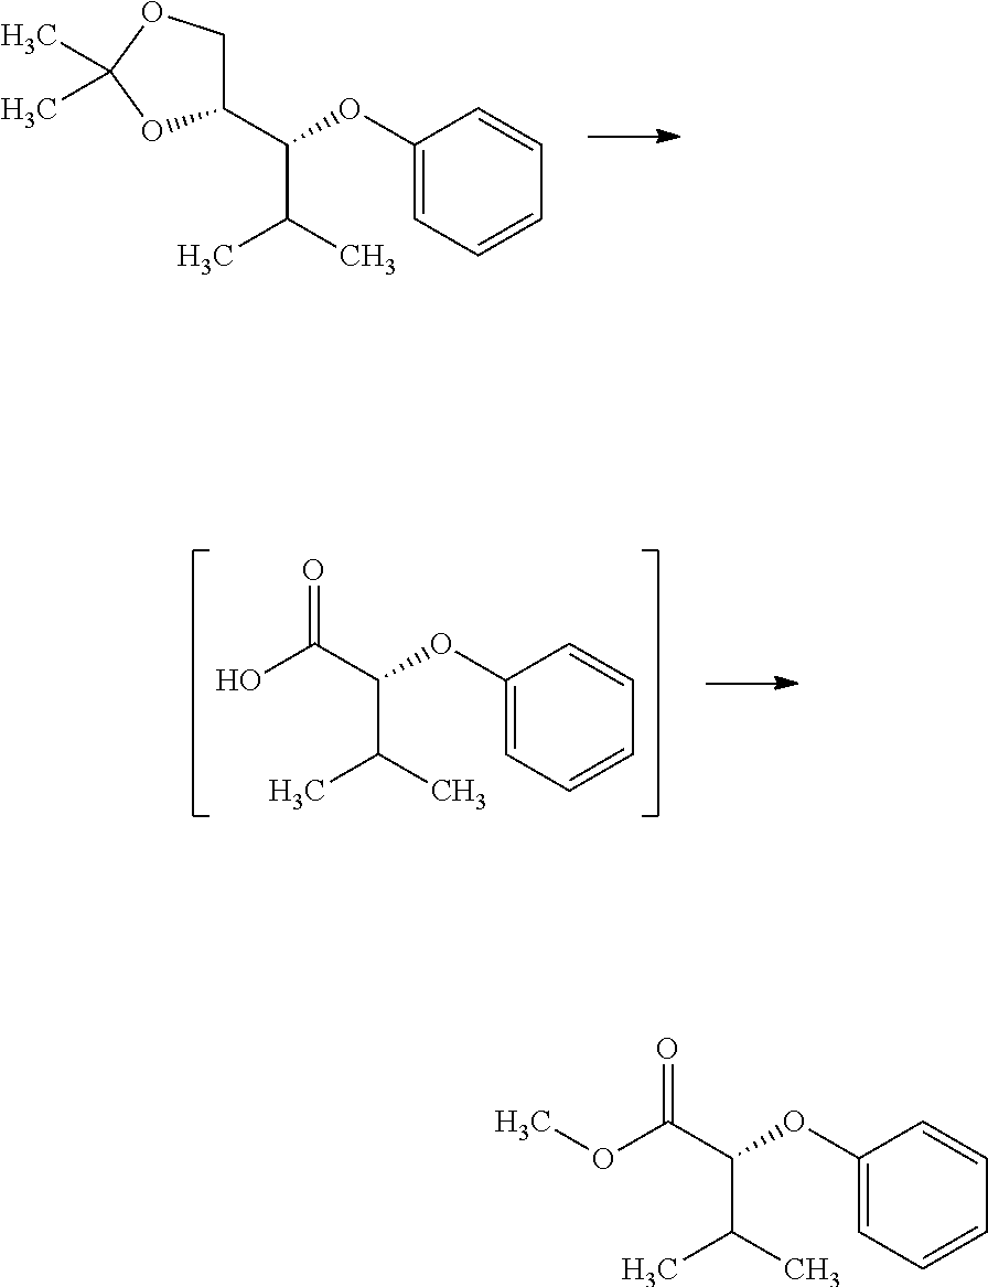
C1(C(OC2=CC=CC=C2)C(C)C)COC(C)(C)O1.C(=O)(OC)C(OC1=CC=CC=C1)C(C)C.C(=O)(O)C(OC1=CC=CC=C1)C(C)C
